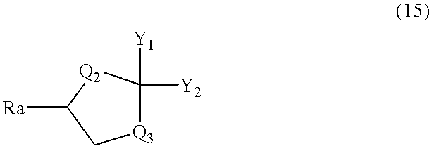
[Ra]C1C[Q3]C([Y1])([Y2])[Q2]1
